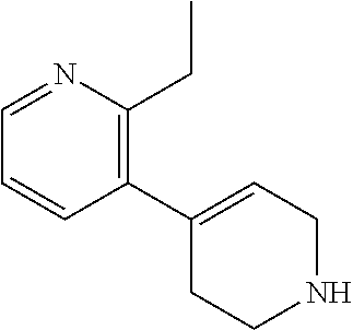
C1=NC(CC)=C(C2=CCNCC2)C=C1
